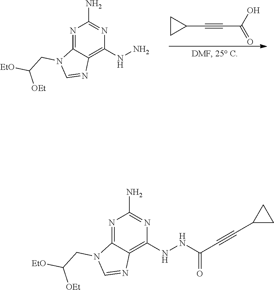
N1=C2C(=C(NNC(C#CC3CC3)=O)N=C1N)N=CN2CC([EtO])[OEt].N1=C2C(=C(NN)N=C1N)N=CN2CC([EtO])[OEt].C1CC1C#CC(=O)O
